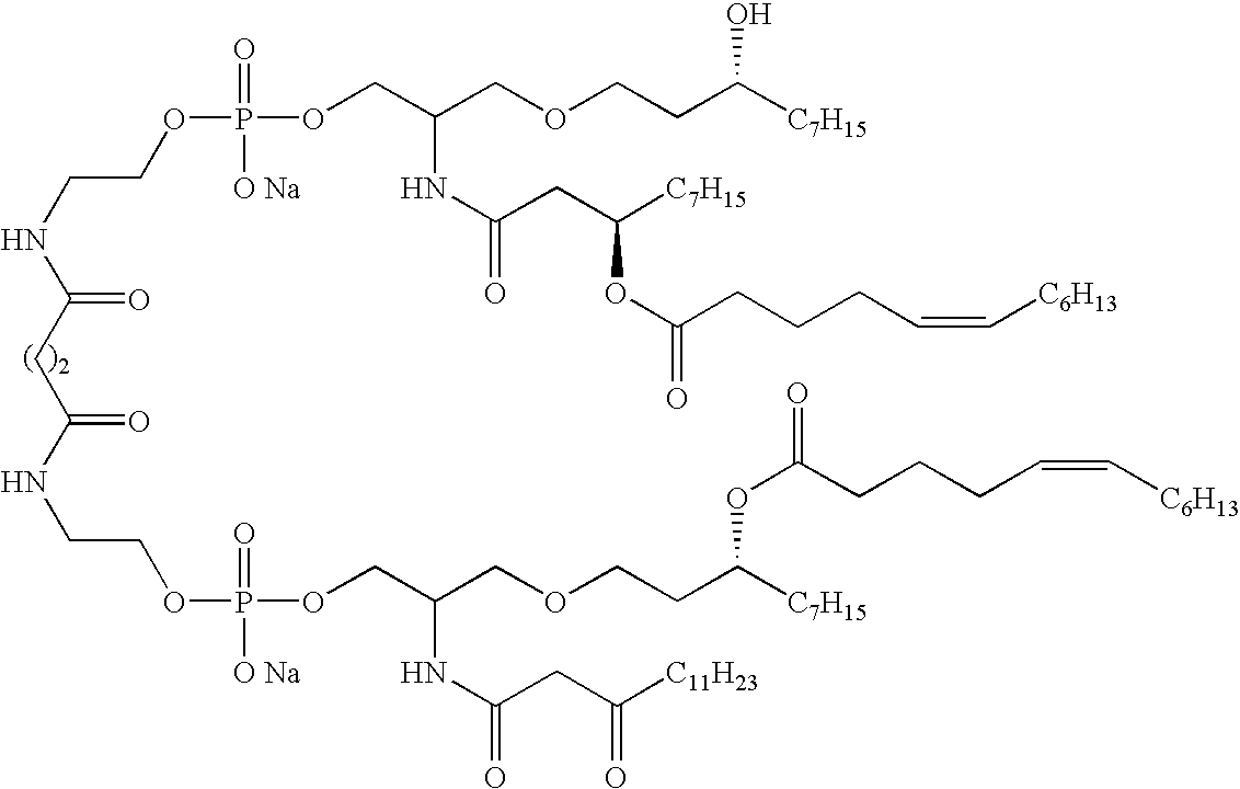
C(NC(CC(NCCOP([O Na])(=O)OCC(COCCC([C7H15])OC(CCCC=C[C6H13])=O)NC(=O)CC([C11H23])=O)=O)=O)COP(=O)([O Na])OCC(COCCC([C7H15])O)NC(CC(OC(CCCC=C[C6H13])=O)[C7H15])=O
